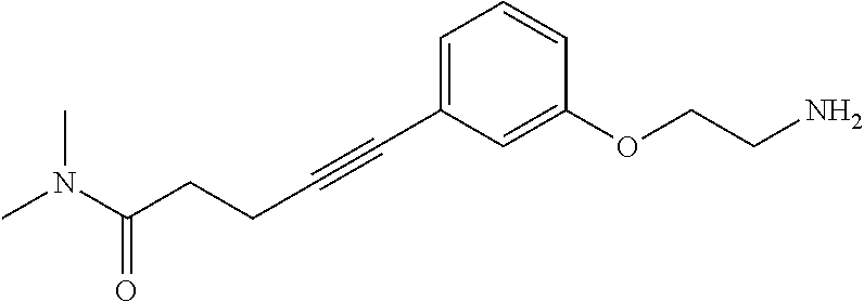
C1=C(C#CCCC(N(C)C)=O)C=C(OCCN)C=C1
